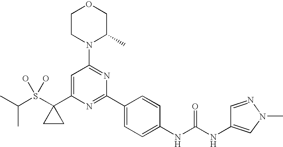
C(S(C1(C2=CC(N3C(C)COCC3)=NC(C3=CC=C(NC(NC4=CN(C)N=C4)=O)C=C3)=N2)CC1)(O)O)(C)C
